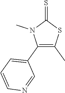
C1(C2=CC=CN=C2)=C(C)SC(=S)N1C
